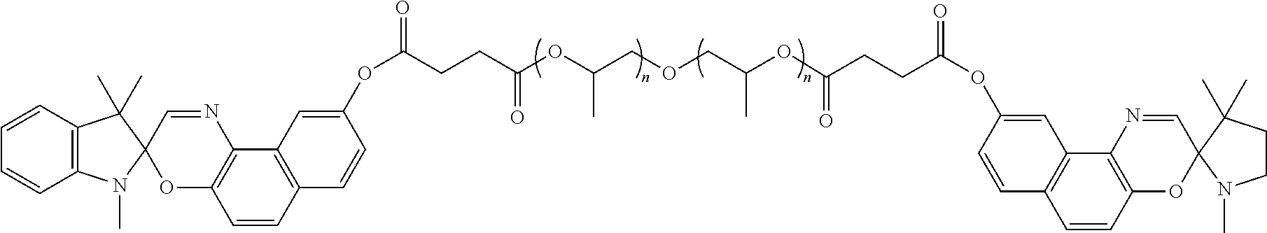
C12=C(C=CC=C1)C(C)(C)C1(N2C)OC2=C(N=C1)C1=C(C=C2)C=CC(OC(=O)CCC(OC(C)COCC(C)OC(=O)CCC(OC2=CC3=C(C=C2)C=CC2=C3N=CC3(O2)N(C)CCC3(C)C)=O)=O)=C1
